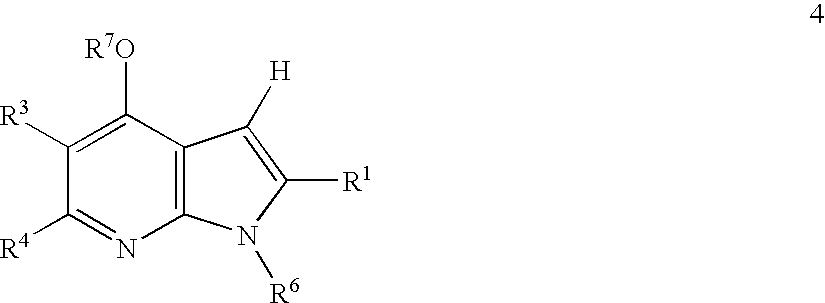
C12=C(C([R7O])=C([R3])C([R4])=N1)C([H])=C([R1])N2[R6]
